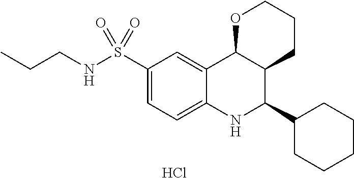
Cl.C12=CC(S(NCCC)(=O)=O)=CC=C1NC(C1CCCCC1)C1C2OCCC1
